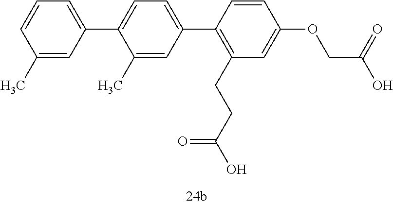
C1(C)=CC(C2=CC=C(C3=C(CCC(O)=O)C=C(OCC(O)=O)C=C3)C=C2C)=CC=C1
